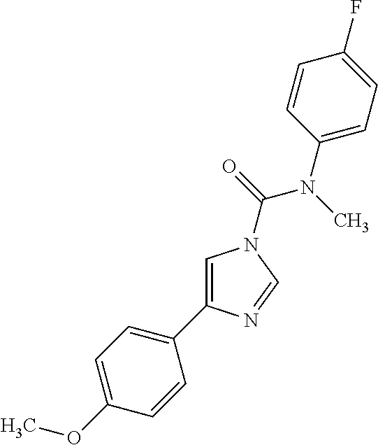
C1=C(C2=CC=C(OC)C=C2)N=CN1C(=O)N(C)C1=CC=C(F)C=C1
